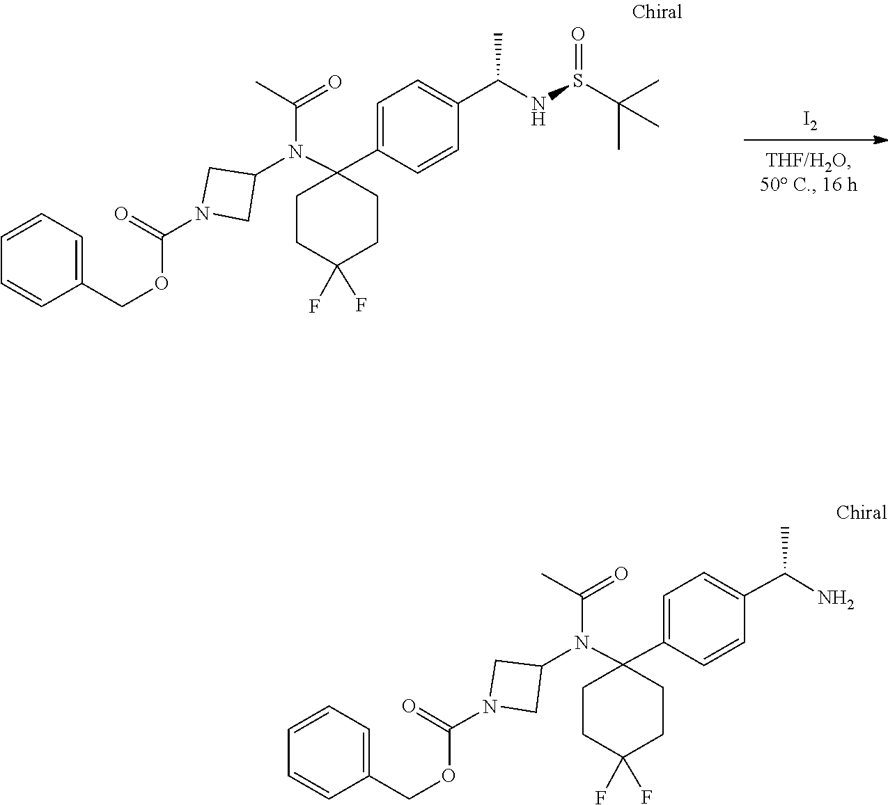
C(C)(=O)N(C1(C2=CC=C(C(NS(=O)C(C)(C)C)C)C=C2)CCC(F)(F)CC1)C1CN(C(OCC2=CC=CC=C2)=O)C1.[I2].C1(C2(N(C(C)=O)C3CN(C(OCC4=CC=CC=C4)=O)C3)CCC(F)(F)CC2)=CC=C(C(N)C)C=C1
